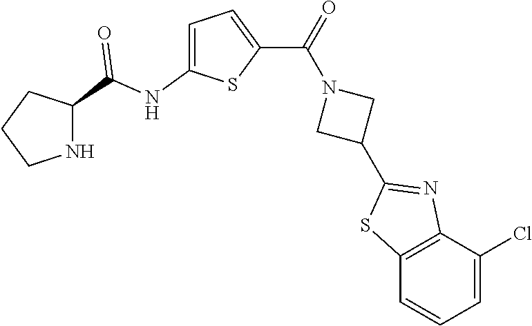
C1=C(NC(=O)C2NCCC2)SC(C(N2CC(C3=NC4=C(S3)C=CC=C4Cl)C2)=O)=C1
